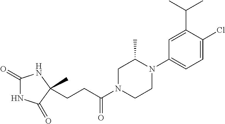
C1(=O)NC(=O)C(CCC(N2CCN(C3=CC=C(Cl)C(C(C)C)=C3)C(C)C2)=O)(C)N1
